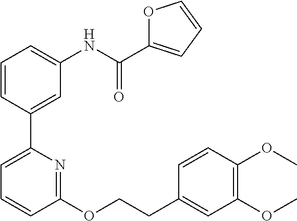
C1=CC(C2=CC=CC(OCCC3=CC(OC)=C(OC)C=C3)=N2)=CC(NC(C2=CC=CO2)=O)=C1
